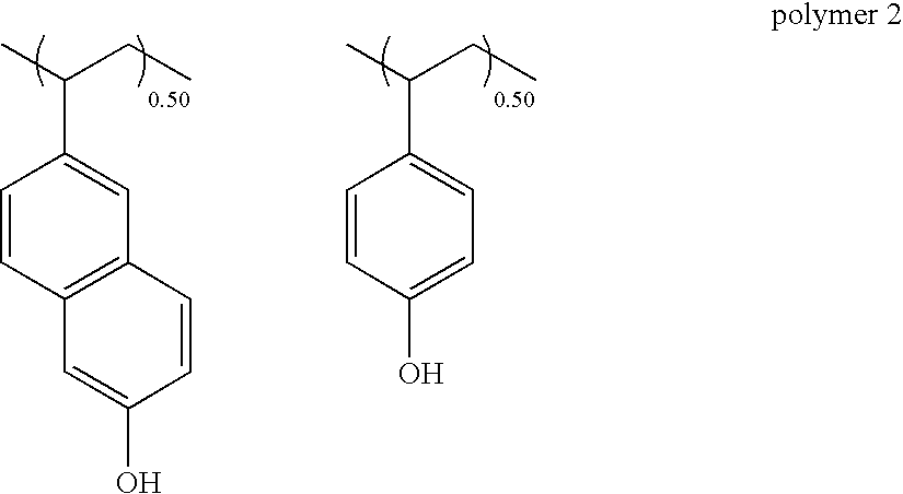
C1=CC2=C(C=C1C(CC)C)C=CC(O)=C2.C1=CC(O)=CC=C1C(CC)C
